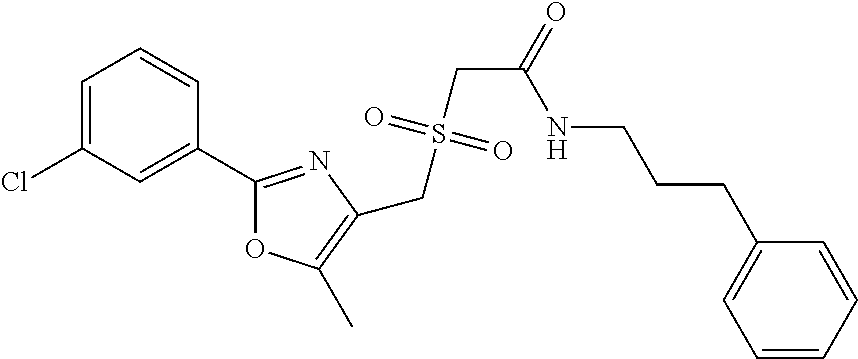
C1=C(Cl)C=C(C2=NC(CS(CC(=O)NCCCC3=CC=CC=C3)(=O)=O)=C(C)O2)C=C1
